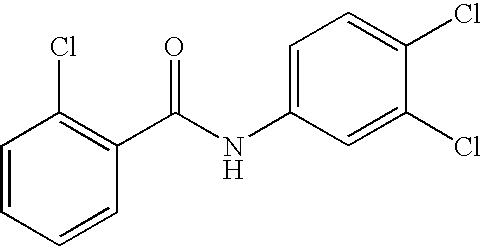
C1=CC(Cl)=C(C(NC2=CC=C(Cl)C(Cl)=C2)=O)C=C1
